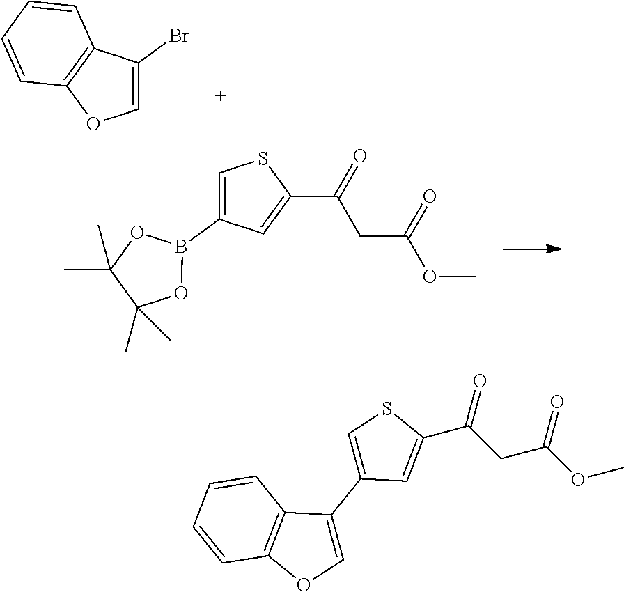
C1(Br)=COC2=C1C=CC=C2.C1(C(=O)CC(=O)OC)=CC(B2OC(C)(C)C(C)(C)O2)=CS1.C1=C(C2=COC3=C2C=CC=C3)C=C(C(CC(=O)OC)=O)S1
